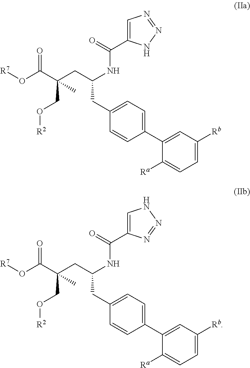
[R7]OC(C(CC(NC(C1=CN=NN1)=O)CC1=CC=C(C2=CC([Rb])=CC=C2[Ra])C=C1)(CO[R2])C)=O.[R7]OC(C(CC(NC(C1=CNN=N1)=O)CC1=CC=C(C2=CC([Rb])=CC=C2[Ra])C=C1)(CO[R2])C)=O
